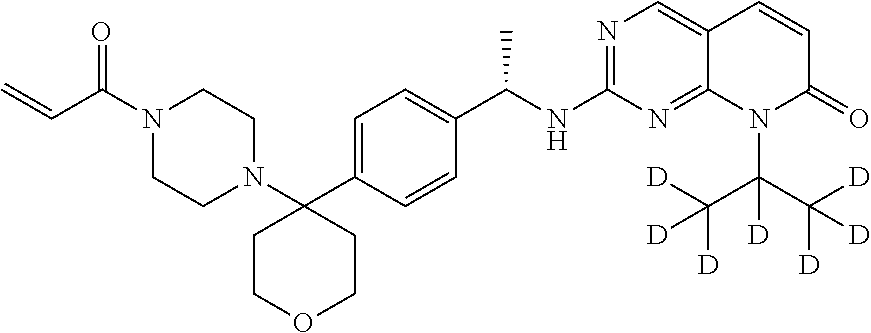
N1(C(C=C)=O)CCN(C2(C3=CC=C(C(NC4=NC=C5C(=N4)N(C(C([D])([D])[D])(C([D])([D])[D])[D])C(=O)C=C5)C)C=C3)CCOCC2)CC1
